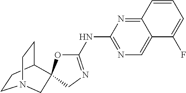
C1CC2CCN1CC21OC(NC2=NC=C3C(=N2)C=CC=C3F)=NC1
